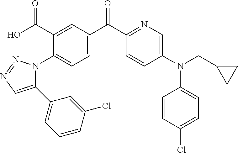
C1(N2C(C3=CC=CC(Cl)=C3)=CN=N2)=CC=C(C(C2=NC=C(N(C3=CC=C(Cl)C=C3)CC3CC3)C=C2)=O)C=C1C(O)=O
